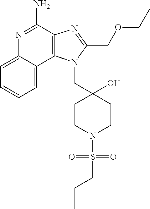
C1=CC=C2C(=C1)N=C(N)C1=C2N(CC2(O)CCN(S(CCC)(=O)=O)CC2)C(COCC)=N1
